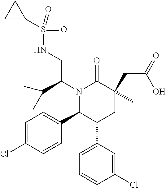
N1(C(CNS(=O)(=O)C2CC2)C(C)C)C(C2=CC=C(Cl)C=C2)C(C2=CC=CC(Cl)=C2)CC(CC(=O)O)(C)C1=O
